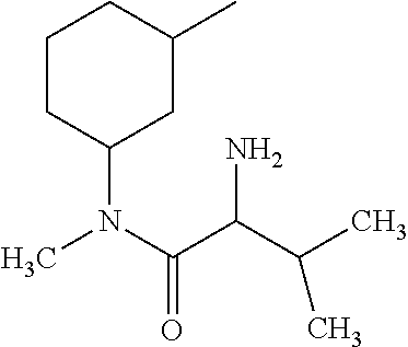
C(C(C(N(C)C1CC(C)CCC1)=O)N)(C)C
